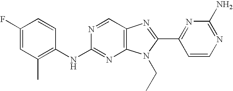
C1(F)=CC(C)=C(NC2=NC3=C(C=N2)N=C(C2=NC(N)=NC=C2)N3CC)C=C1
